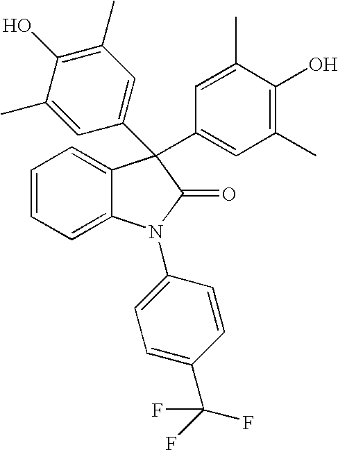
C1=CC=C2C(=C1)C(C1=CC(C)=C(O)C(C)=C1)(C1=CC(C)=C(O)C(C)=C1)C(=O)N2C1=CC=C(C(F)(F)F)C=C1
